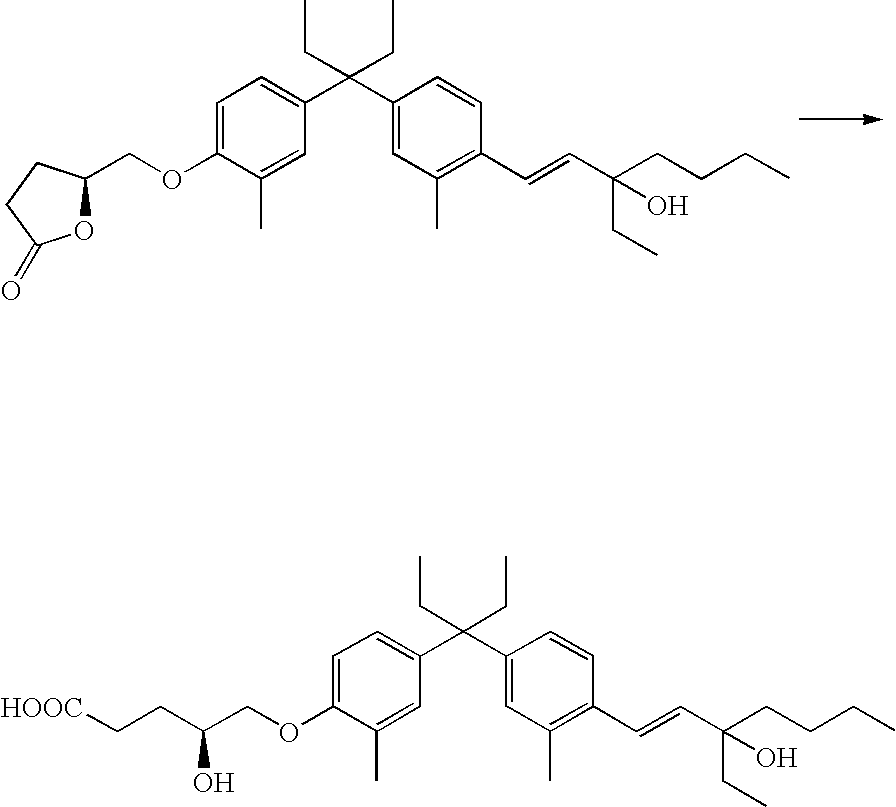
C1=C(OCC(O)CC[HOOC])C(C)=CC(C(C2=CC(C)=C(C=CC(CCCC)(CC)O)C=C2)(CC)CC)=C1.C1=C(OCC2OC(=O)CC2)C(C)=CC(C(C2=CC(C)=C(C=CC(CCCC)(CC)O)C=C2)(CC)CC)=C1
